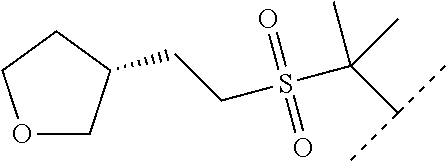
O1CC(CCS(C(C(C)C)(C)C)(=O)=O)CC1
